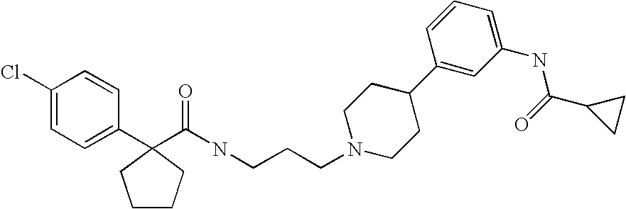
C1(Cl)=CC=C(C2(C(NCCCN3CCC(C4=CC(NC(=O)C5CC5)=CC=C4)CC3)=O)CCCC2)C=C1
